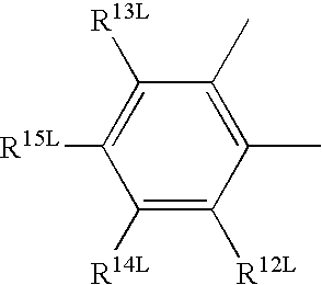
C1([R13L])=C([R15L])C([R14L])=C([R12L])C(C)=C1C
